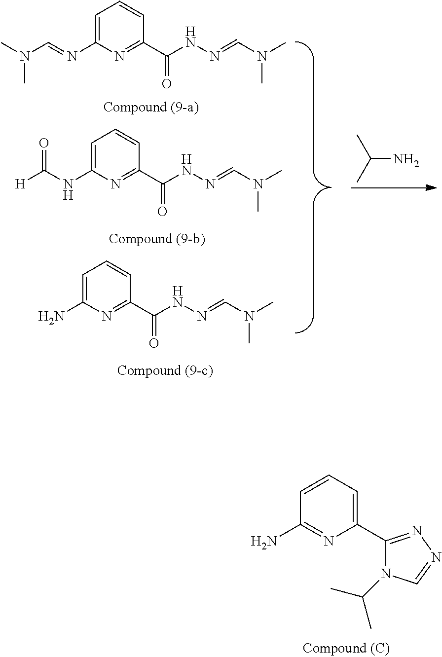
C1=CC=C(C2=NN=CN2C(C)C)N=C1N.C1=C(NC([H])=O)N=C(C(NN=CN(C)C)=O)C=C1.C1=C(N=CN(C)C)N=C(C(NN=CN(C)C)=O)C=C1.C1=C(N)N=C(C(NN=CN(C)C)=O)C=C1.C(N)(C)C
